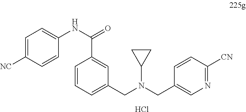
C1=C([NC])C=CC(NC(=O)C2=CC(CN(CC3=CN=C([CN])C=C3)C3CC3)=CC=C2)=C1.Cl
